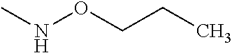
CNOCCC
